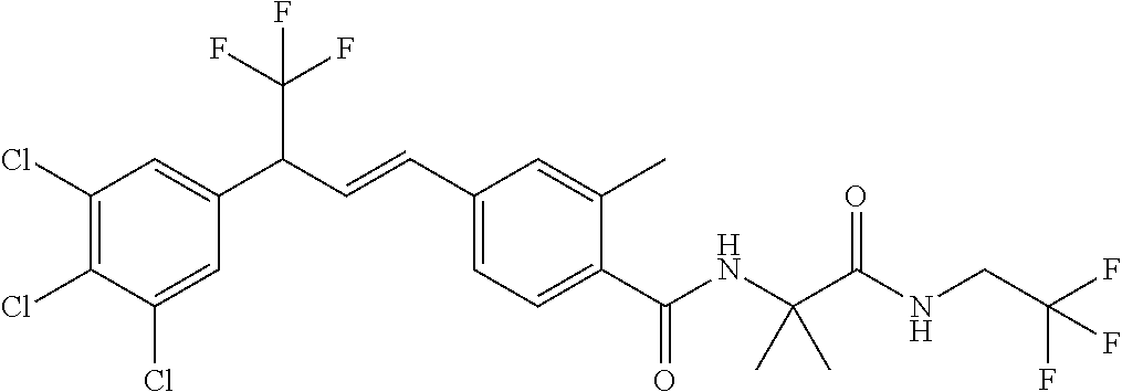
C1(Cl)=C(Cl)C(Cl)=CC(C(C=CC2=CC=C(C(NC(C(NCC(F)(F)F)=O)(C)C)=O)C(C)=C2)C(F)(F)F)=C1
